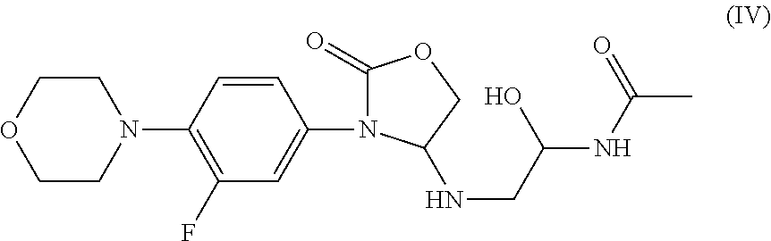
C1CN(C2=C(F)C=C(N3C(=O)OCC3NCC(O)NC(C)=O)C=C2)CCO1
